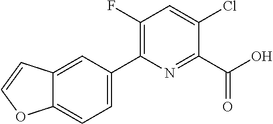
C12=CC(C3=C(F)C=C(Cl)C(C(O)=O)=N3)=CC=C1OC=C2
